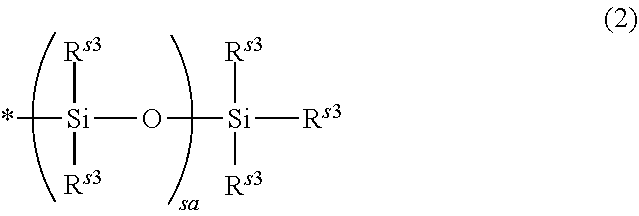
[Si]([Rs3])([Rs3])(*)O[Si]([Rs3])([Rs3])[Rs3]
